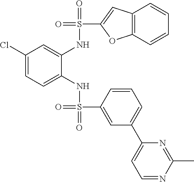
C1=CC=C(C2=CC=NC(C)=N2)C=C1S(=O)(NC1=CC=C(Cl)C=C1NS(=O)(=O)C1=CC2=C(C=CC=C2)O1)=O
